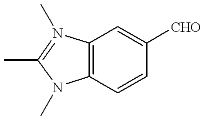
C12=C(C=CC([CHO])=C1)N(C)C(C)=N2C
